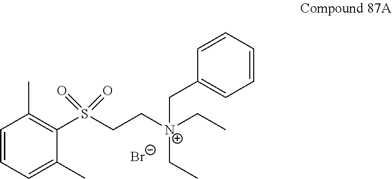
C1=CC=C(C)C(S(CC[N+](CC)(CC2=CC=CC=C2)CC)(=O)=O)=C1C.[Br-]
